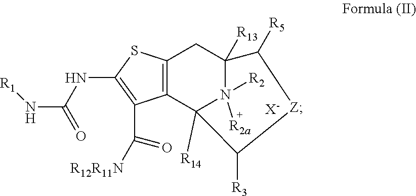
C12=C(C3([R14])N([R2])([R2a])C([R13])(C1)C([R5])[Z]C3[R3])C(C([R12R11N])=O)=C(NC(N[R1])=O)S2.[X-]
